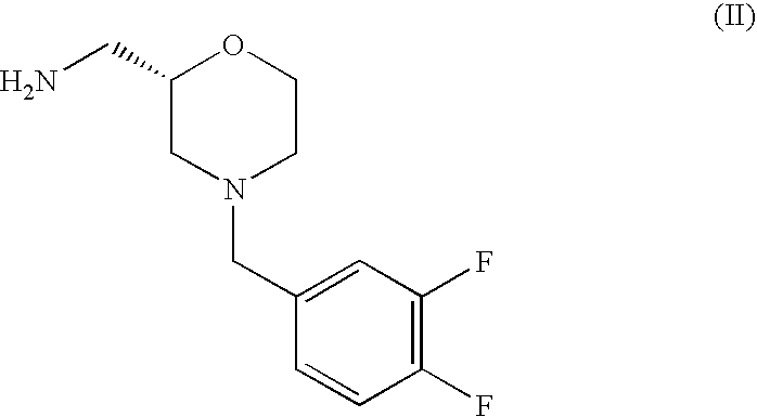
C1(CN)CN(CC2=CC(F)=C(F)C=C2)CCO1
